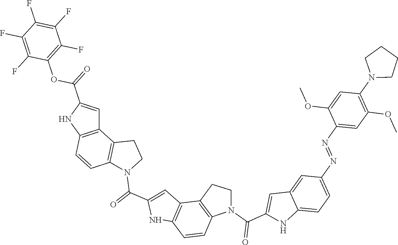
C12=C(NC(C(OC3=C(F)C(F)=C(F)C(F)=C3F)=O)=C1)C=CC1=C2CCN1C(=O)C1=CC2=C(N1)C=CC1=C2CCN1C(C1=CC2=CC(N=NC3=CC(OC)=C(N4CCCC4)C=C3OC)=CC=C2N1)=O
